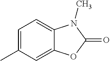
C1=C(C)C=C2C(=C1)N(C)C(=O)O2
